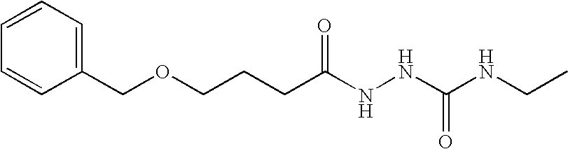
C1=CC=C(COCCCC(NNC(NCC)=O)=O)C=C1
